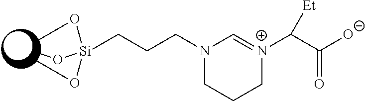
C1=[N+](C(C([O-])=O)[Et])CCCN1CCC[Si](OC)(OC)OC
